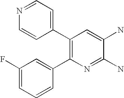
C1=NC=CC(C2=C(C3=CC(F)=CC=C3)N=C(N)C(N)=C2)=C1
